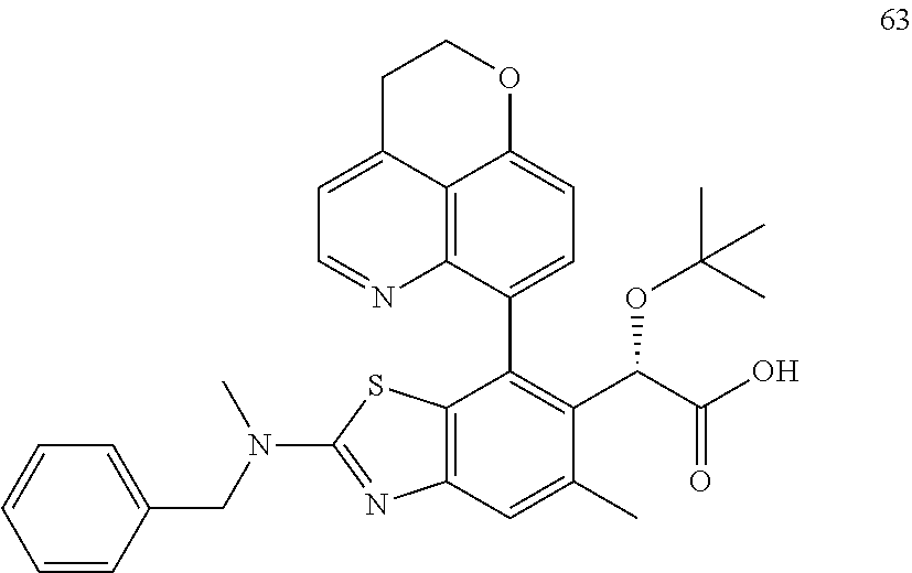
C1C2=CC=NC3=C2C(=CC=C3C2=C(C(OC(C)(C)C)C(=O)O)C(C)=CC3=C2SC(N(C)CC2=CC=CC=C2)=N3)OC1
